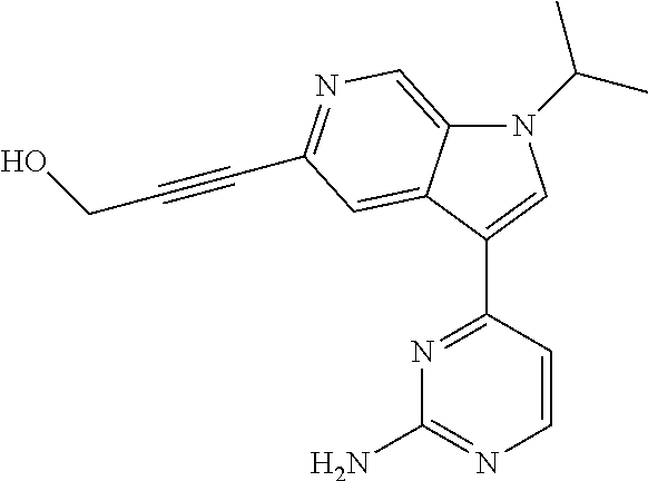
N1(C(C)C)C2=CN=C(C#CCO)C=C2C(C2=NC(N)=NC=C2)=C1
